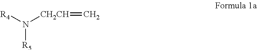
[R4]N([CH2CH]=C)[R5]
